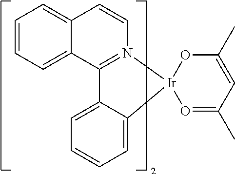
C1=C2C(=CC=C1)C1=N(C=CC3=CC=CC=C13)[Ir]21O=C(C)C=C(C)O1
